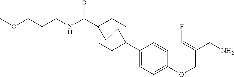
C1(C23CCC(C(NCCCOC)=O)(CC2)CC3)=CC=C(OCC(CN)=CF)C=C1
